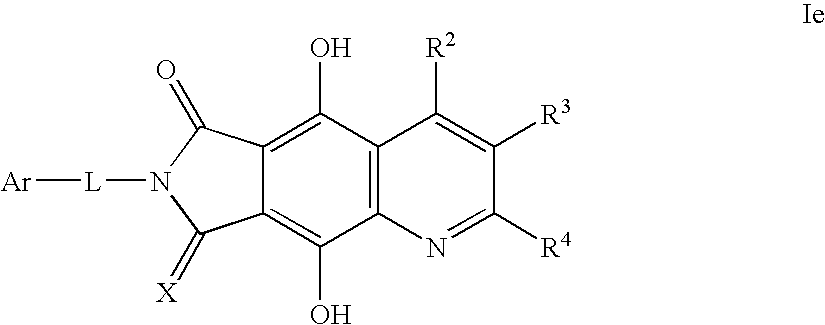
C12=C(C(O)=C3C(=C1O)C(=[X])N([L][Ar])C3=O)C([R2])=C([R3])C([R4])=N2
